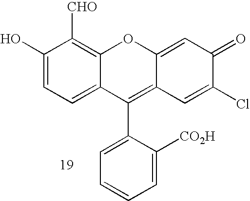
C1=CC=C(C2=C3C(=CC(=O)C(Cl)=C3)OC3=C([CHO])C(O)=CC=C32)C([CO2H])=C1
